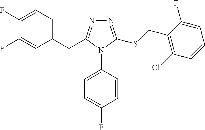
C1(F)=CC=C(CC2=NN=C(SCC3=C(Cl)C=CC=C3F)N2C2=CC=C(F)C=C2)C=C1F
